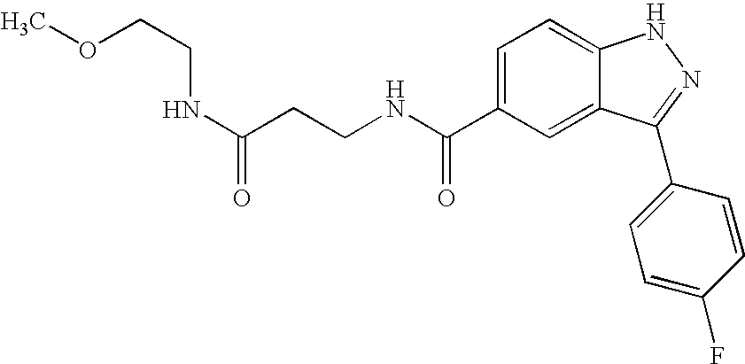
C1(C(NCCC(=O)NCCOC)=O)=CC=C2C(=C1)C(C1=CC=C(F)C=C1)=NN2
